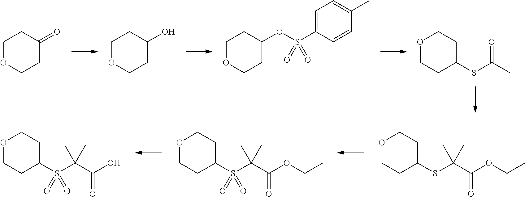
C1OCCC(=O)C1.C1OCCC(O)C1.C1OCCC(OS(C2=CC=C(C)C=C2)(=O)=O)C1.C1OCCC(SC(C)=O)C1.C1OCCC(SC(C(OCC)=O)(C)C)C1.C1OCCC(S(C(C(OCC)=O)(C)C)(=O)=O)C1.C1OCCC(S(C(C(O)=O)(C)C)(=O)=O)C1
